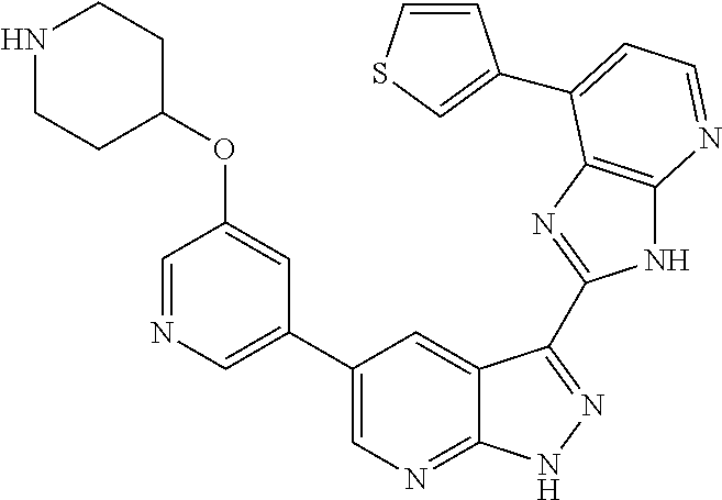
C1(C2=CN=CC(OC3CCNCC3)=C2)=CN=C2C(=C1)C(C1=NC3=C(N1)N=CC=C3C1=CSC=C1)=NN2
